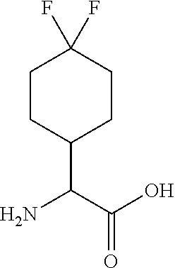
C1CC(C(N)C(O)=O)CCC1(F)F
